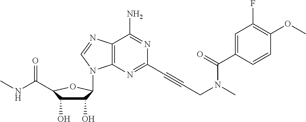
C1(O)C(O)C(C(NC)=O)OC1N1C2=C(C(N)=NC(C#CCN(C(=O)C3=CC(F)=C(OC)C=C3)C)=N2)N=C1
